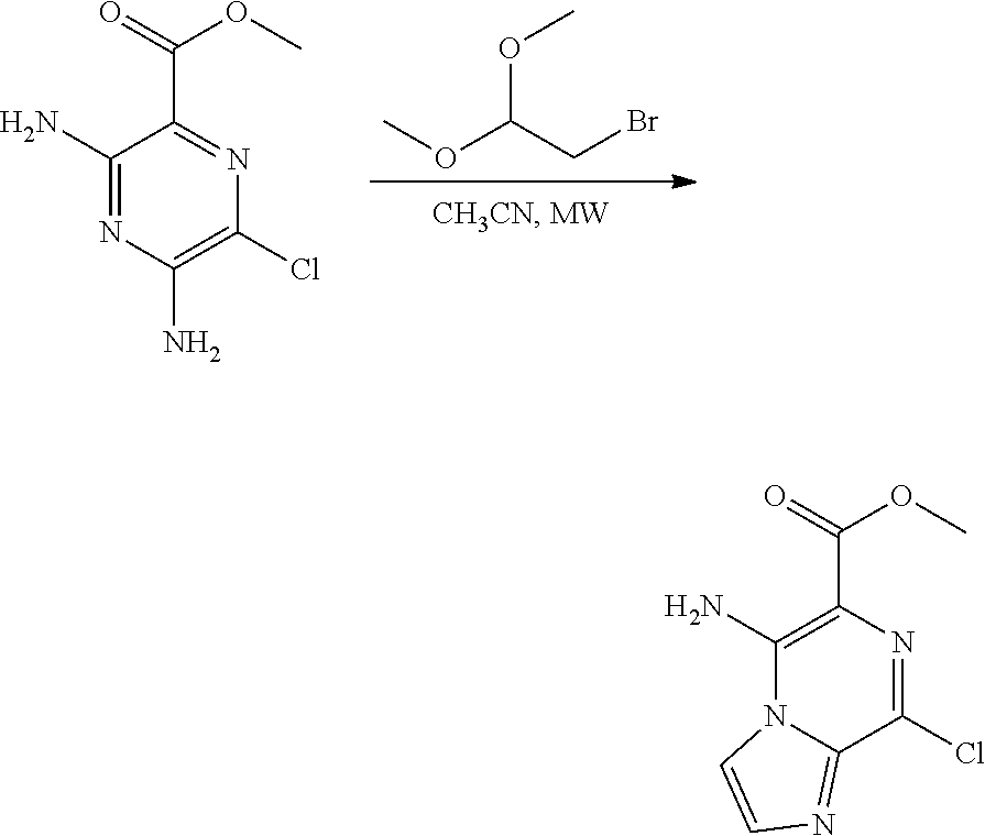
COC(CBr)OC.C1(N)=NC(N)=C(Cl)N=C1C(=O)OC.C1(N)=C(C(=O)OC)N=C(Cl)C2=NC=CN12
